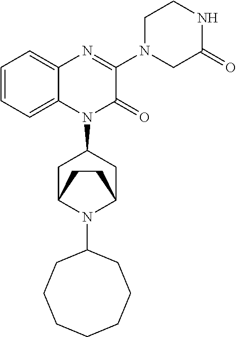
C1=CC=C2C(=C1)N=C(N1CC(=O)NCC1)C(=O)N2C1CC2N(C3CCCCCCC3)C(C1)CC2
